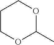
C1COC(C)OC1
